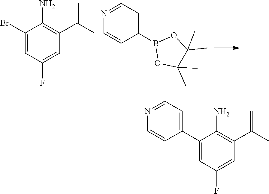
C1(Br)=CC(F)=CC(C(C)=C)=C1N.N1=CC=C(B2OC(C)(C)C(C)(C)O2)C=C1.N1=CC=C(C2=CC(F)=CC(C(C)=C)=C2N)C=C1
